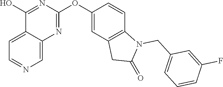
C12=CC=NC=C1N=C(OC1=CC3=C(C=C1)N(CC1=CC=CC(F)=C1)C(=O)C3)N=C2O
